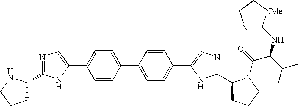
C1=CC(C2=CC=C(C3=CN=C(C4CCCN4C(=O)C(C(C)C)NC4=NCC[NMe]4)N3)C=C2)=CC=C1C1=CN=C(C2CCCN2)N1
